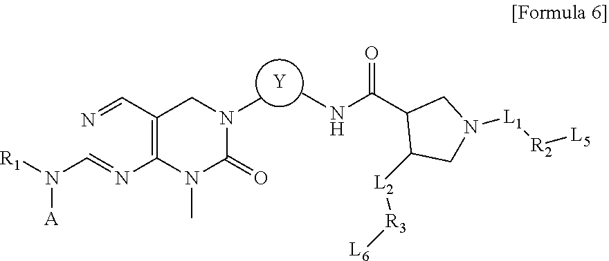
C1(C=N)=C(N=CN([R1])[A])N(C)C(=O)N(C)C1.[Y].CNC(C1C([L2][R3][L6])CN([L1][R2][L5])C1)=O
